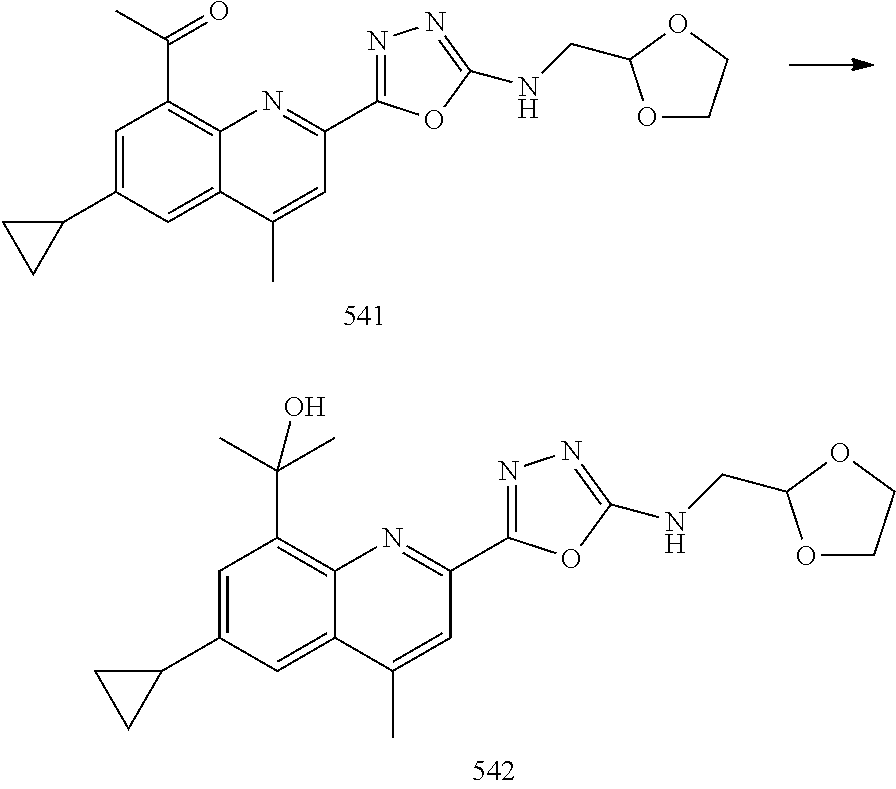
C1=C(C2CC2)C=C2C(=C1C(C)(C)O)N=C(C1=NN=C(NCC3OCCO3)O1)C=C2C.C1=C(C2CC2)C=C2C(=C1C(C)=O)N=C(C1=NN=C(NCC3OCCO3)O1)C=C2C
